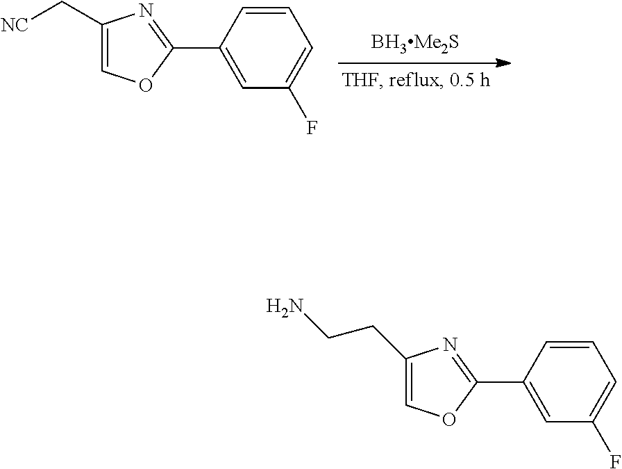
C1(C2=CC(F)=CC=C2)=NC(C[NC])=CO1.C1(C2=CC(F)=CC=C2)=NC(CCN)=CO1
